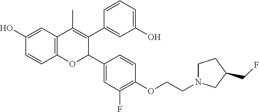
C12=C(C=C(O)C=C1)C(C)=C(C1=CC(O)=CC=C1)C(C1=CC(F)=C(OCCN3CCC(CF)C3)C=C1)O2
